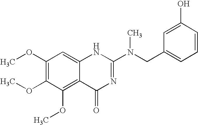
C1(OC)=C(OC)C(OC)=C2C(=C1)NC(N(CC1=CC=CC(O)=C1)C)=NC2=O
